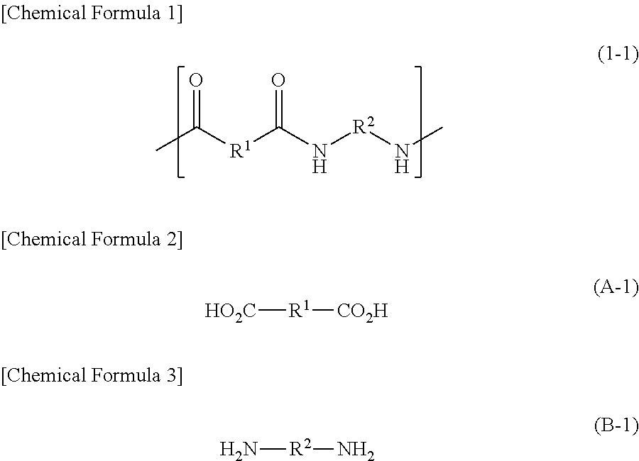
O=C([R1]C(N[R2]NC)=O)C.[HO2C][R1][CO2H].N[R2]N
